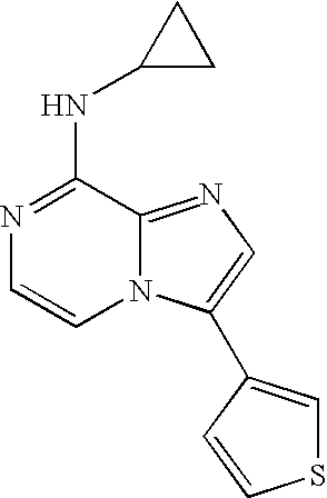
C1(NC2CC2)=NC=CN2C1=NC=C2C1=CSC=C1
